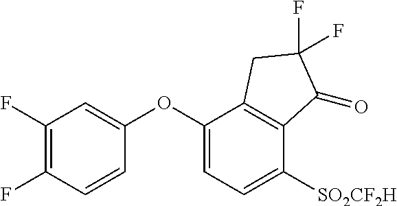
C1(F)=C(F)C=CC(OC2=CC=C([SO2CF2H])C3=C2CC(F)(F)C3=O)=C1
